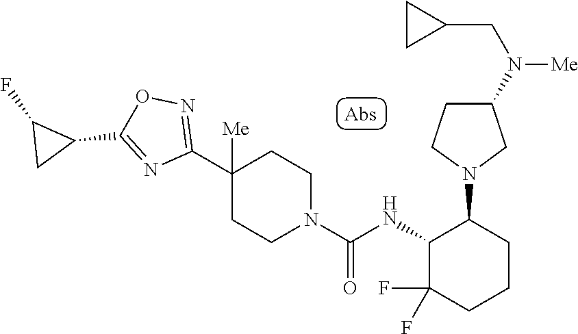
C1(C2([Me])CCN(C(=O)NC3C(F)(F)CCCC3N3CC(N(CC4CC4)[Me])CC3)CC2)=NOC(C2C(F)C2)=N1
